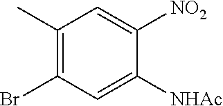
C1(C)=C(Br)C=C([NHAc])C([NO2])=C1
